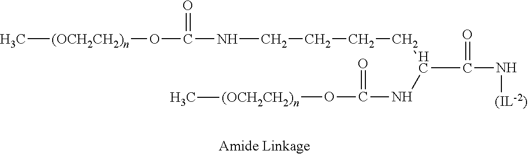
C[(OCH2CH2)n]OC(=O)NCCCCC(NC(=O)O[(OCH2CH2)n]C)C(=O)N[(IL-2)]
